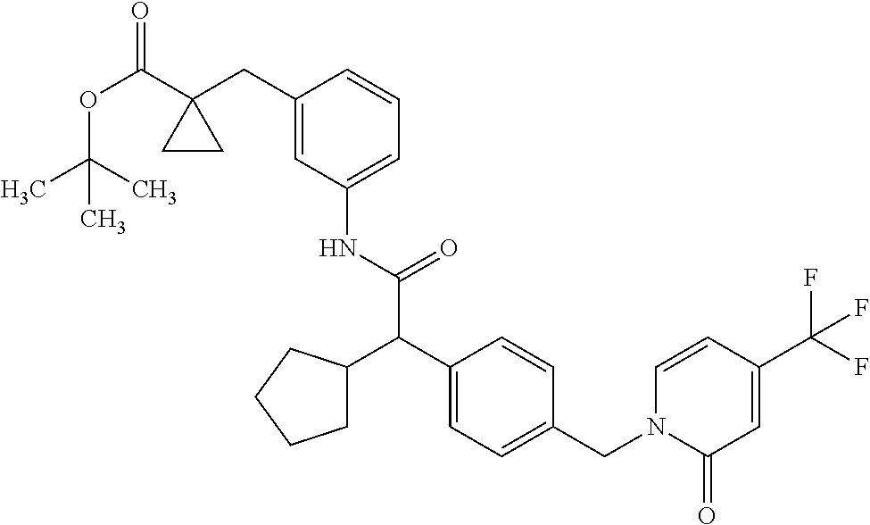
C1=CN(CC2=CC=C(C(C(NC3=CC=CC(CC4(C(OC(C)(C)C)=O)CC4)=C3)=O)C3CCCC3)C=C2)C(=O)C=C1C(F)(F)F
